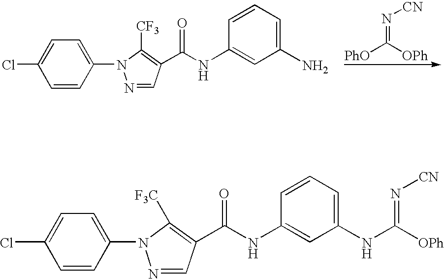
N1=CC(C(NC2=CC(N)=CC=C2)=O)=C([CF3])N1C1=CC=C(Cl)C=C1.N(=C([OPh])[PhO])[CN].C(NC1=CC(NC([OPh])=N[CN])=CC=C1)(=O)C1=C([F3C])N(C2=CC=C(Cl)C=C2)N=C1
